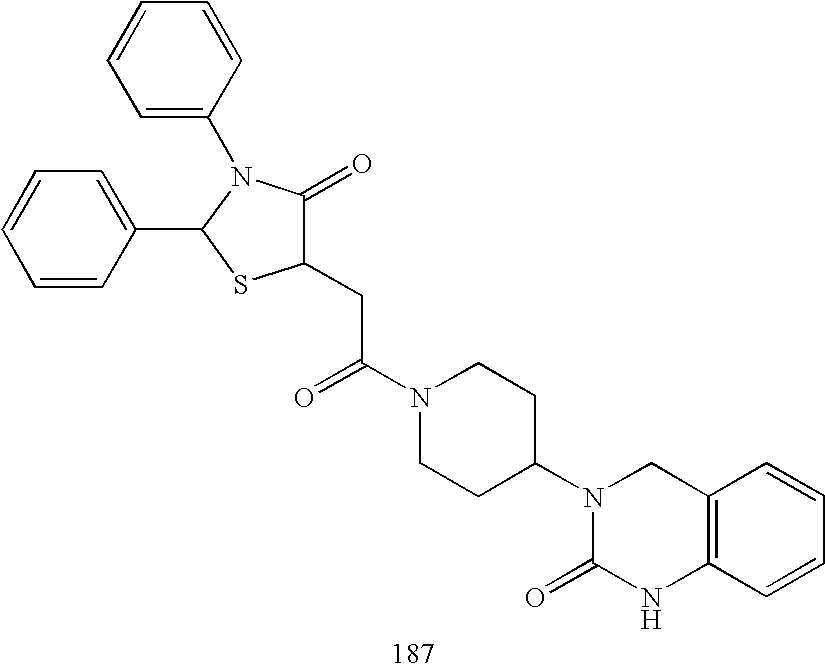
C1(CC(N2CCC(N3C(=O)NC4=C(C3)C=CC=C4)CC2)=O)C(=O)N(C2=CC=CC=C2)C(C2=CC=CC=C2)S1
